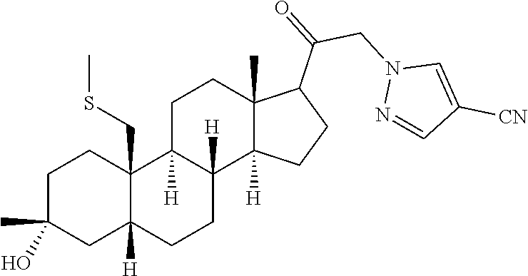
C1C2([H])C(CSC)(CCC1(C)O)C1([H])CCC3(C)C(C(=O)CN4N=CC([CN])=C4)CCC3([H])C1([H])CC2
